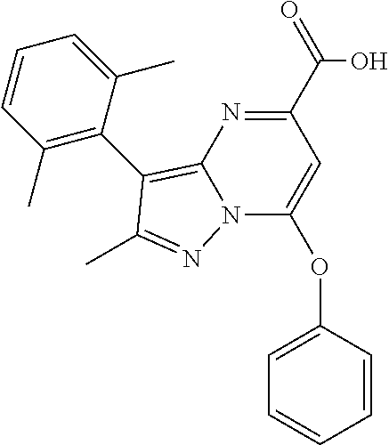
C1(C(O)=O)=NC2=C(C3=C(C)C=CC=C3C)C(C)=NN2C(OC2=CC=CC=C2)=C1
